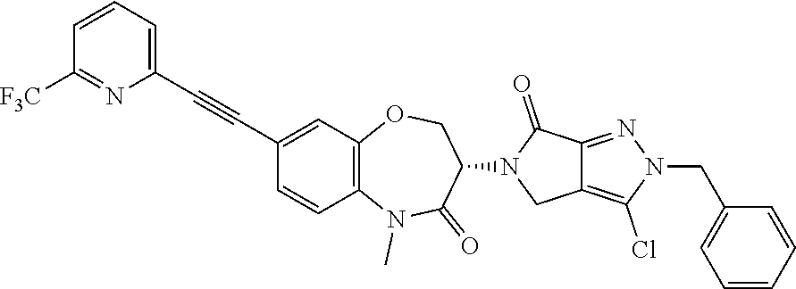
CN1C(=O)C(N2CC3=C(Cl)N(CC4=CC=CC=C4)N=C3C2=O)COC2=C1C=CC(C#CC1=CC=CC([F3C])=N1)=C2
